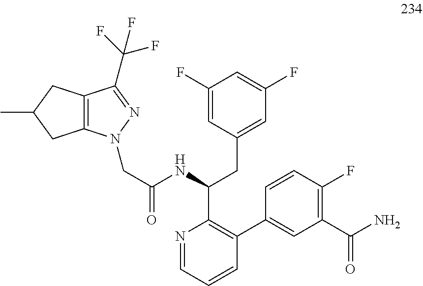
C1(F)=CC(CC(C2=C(C3=CC(C(=O)N)=C(F)C=C3)C=CC=N2)NC(CN2C3=C(C(C(F)(F)F)=N2)CC(C)C3)=O)=CC(F)=C1
